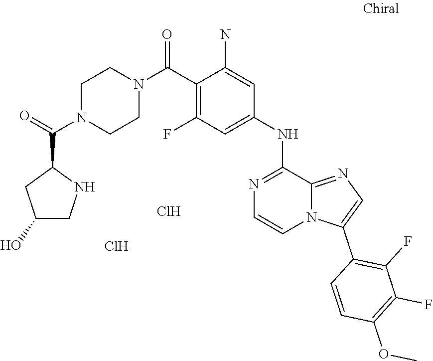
O(C)C1=C(F)C(F)=C(C2=CN=C3N2C=CN=C3NC2=CC(F)=C(C(N3CCN(C(=O)C4CC(O)CN4)CC3)=O)C(N)=C2)C=C1.Cl.Cl
